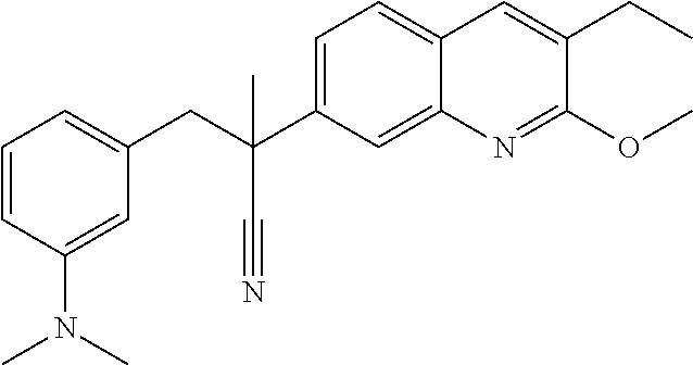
C1=CC(N(C)C)=CC(CC(C)(C2=CC=C3C(=C2)N=C(OC)C(CC)=C3)C#N)=C1
